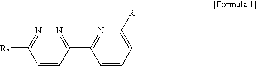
C1=CC(C2=NC([R1])=CC=C2)=NN=C1[R2]
